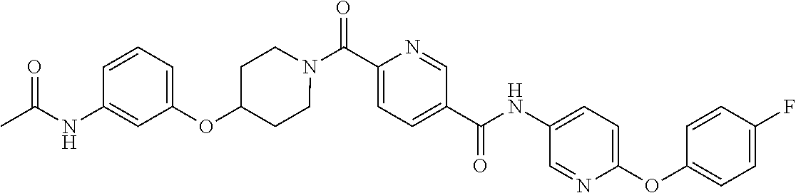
N(C(C1=CC=C(C(=O)N2CCC(OC3=CC=CC(NC(C)=O)=C3)CC2)N=C1)=O)C1=CC=C(OC2=CC=C(F)C=C2)N=C1
